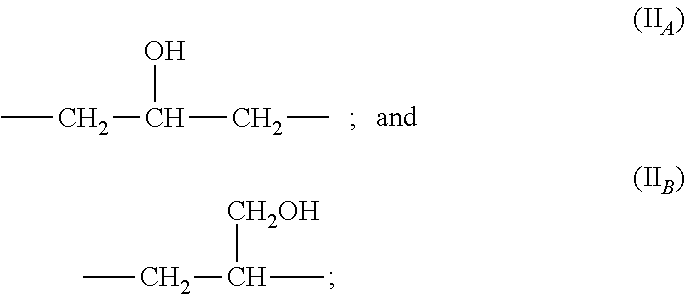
CCC(O)CC.CCC([CH2OH])C
